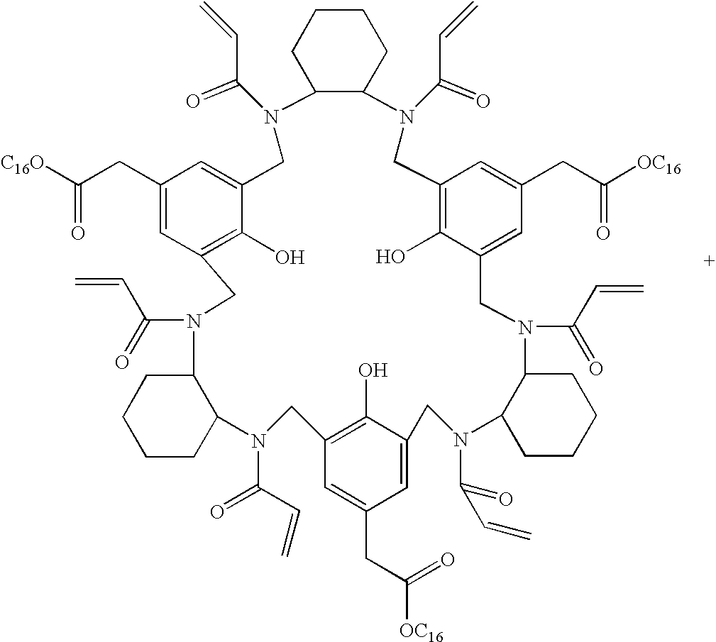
C1CCC2C(C1)N(C(C=C)=O)CC1=C(O)C(=CC(CC([C16O])=O)=C1)CN(C(C=C)=O)C1C(N(C(C=C)=O)CC3=C(O)C(=CC(CC([OC16])=O)=C3)CN(C(C=C)=O)C3C(N(C(C=C)=O)CC4=CC(CC([OC16])=O)=CC(=C4O)CN2C(C=C)=O)CCCC3)CCCC1
